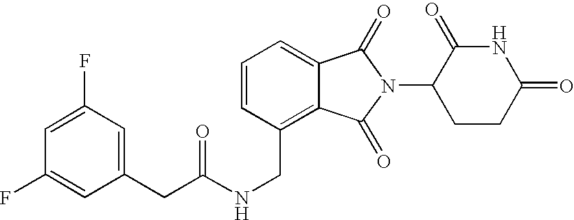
C1=CC(CNC(CC2=CC(F)=CC(F)=C2)=O)=C2C(=C1)C(=O)N(C1CCC(=O)NC1=O)C2=O
